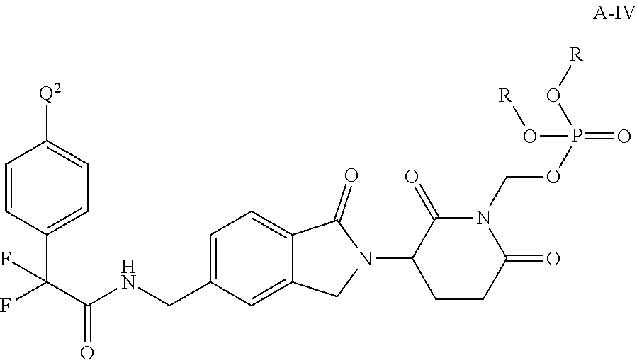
C1=C(CNC(C(F)(C2=CC=C([Q2])C=C2)F)=O)C=C2C(=C1)C(=O)N(C1CCC(=O)N(COP(=O)(O[R])O[R])C1=O)C2
